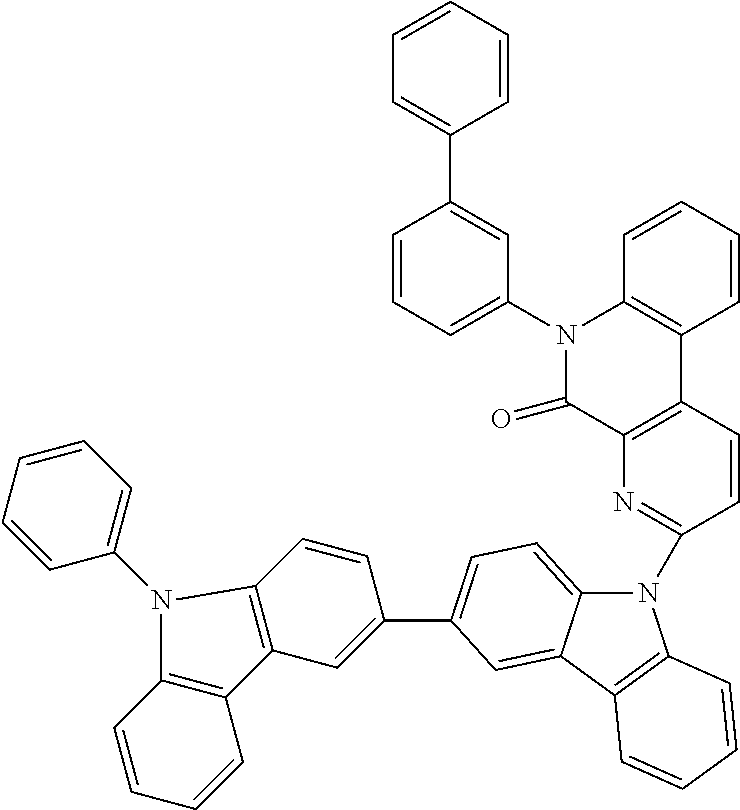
N1(C2=NC3=C(C=C2)C2=C(N(C4=CC=CC(C5=CC=CC=C5)=C4)C3=O)C=CC=C2)C2=CC=C(C3=CC4=C(C=C3)N(C3=CC=CC=C3)C3=C4C=CC=C3)C=C2C2=C1C=CC=C2
